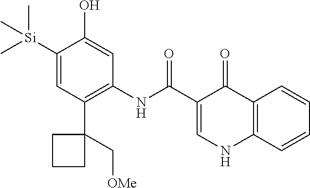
[Si](C1=CC(C2(C[OMe])CCC2)=C(NC(=O)C2=CNC3=C(C2=O)C=CC=C3)C=C1O)(C)(C)C
